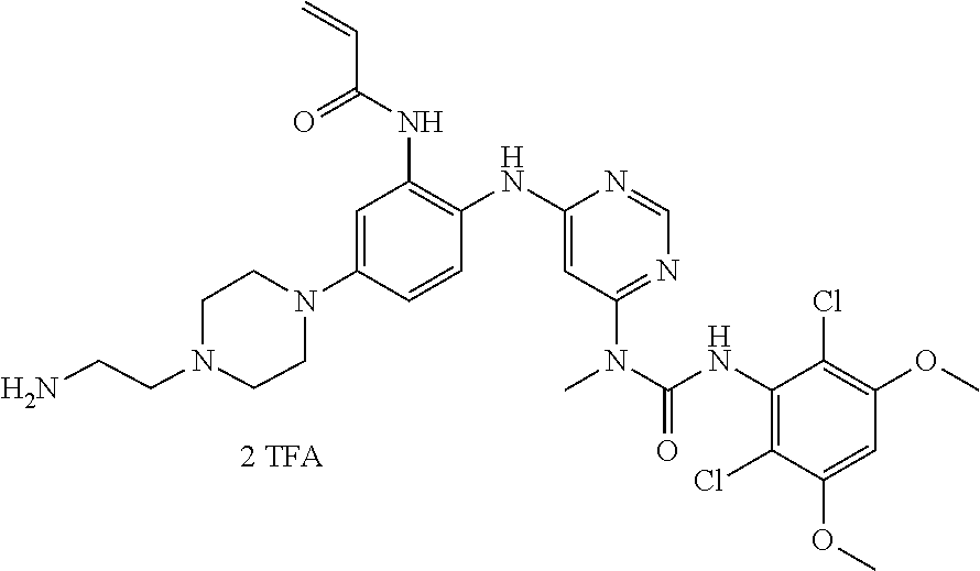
C1(N2CCN(CCN)CC2)=CC(NC(C=C)=O)=C(NC2=CC(N(C(NC3=C(Cl)C(OC)=CC(OC)=C3Cl)=O)C)=NC=N2)C=C1
